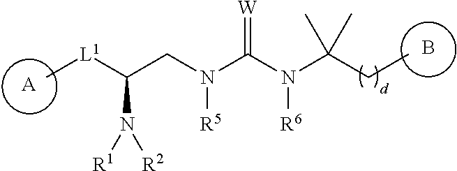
[A].B.C(CN(C(N(C(CC)(C)C)[R6])=[W])[R5])([L1]C)N([R1])[R2]
